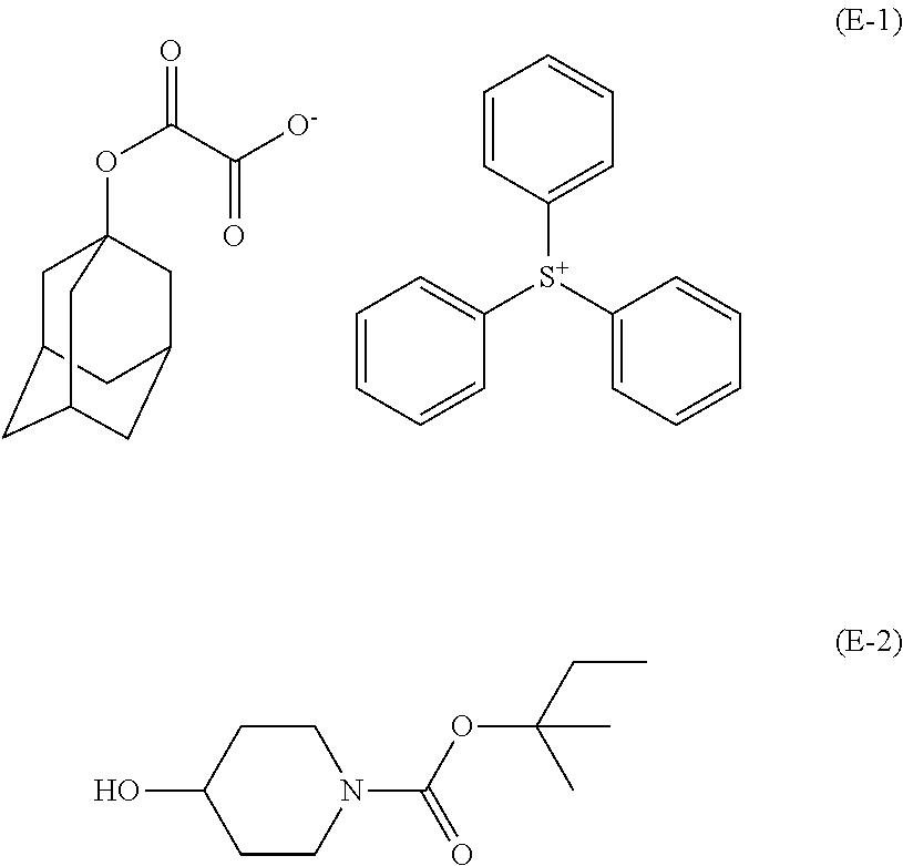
C1=CC=CC([S+](C2=CC=CC=C2)C2=CC=CC=C2)=C1.C1C2CC3CC(CC1(OC(C([O-])=O)=O)C3)C2.C1CC(O)CCN1C(OC(CC)(C)C)=O
